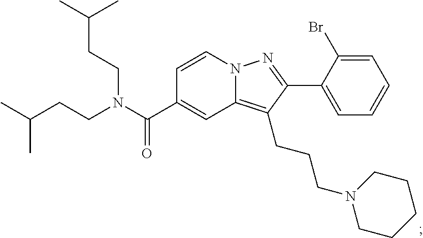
N12C(=C(CCCN3CCCCC3)C(C3=CC=CC=C3Br)=N1)C=C(C(N(CCC(C)C)CCC(C)C)=O)C=C2
